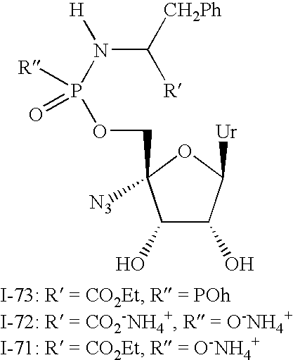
C1(O)C(O)C([Ur])OC1(COP(N([H])C([CH2Ph])[R])(=O)[R])[N3]
